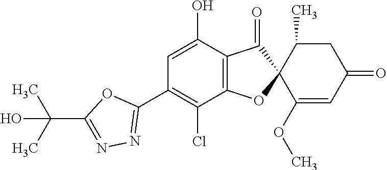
C1(O)=CC(C2=NN=C(C(C)(C)O)O2)=C(Cl)C2=C1C(=O)C1(O2)C(OC)=CC(=O)CC1C
